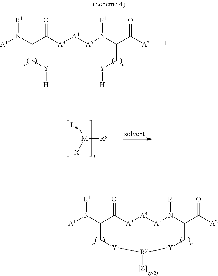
[A1]N(C(C([A3][A4][A5]N(C(C([A2])=O)C[Y][H])[R1])=O)C[Y][H])[R1].[Ry][M]([Lm])[X].[A1]N(C1C(=O)[A3][A4][A5]N([R1])C(C([A2])=O)C[Y][Ry]([[Z]])[Y]C1)[R1]
